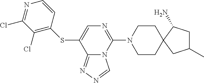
C1(SC2=CN=C(N3CCC4(CC3)C(N)CC(C)C4)N3C2=NN=C3)=C(Cl)C(Cl)=NC=C1
